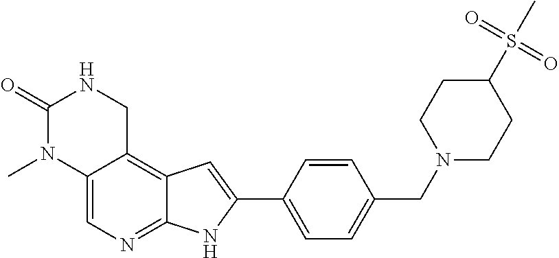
C12=CN=C3C(=C1CNC(=O)N2C)C=C(C1=CC=C(CN2CCC(S(=O)(=O)C)CC2)C=C1)N3
